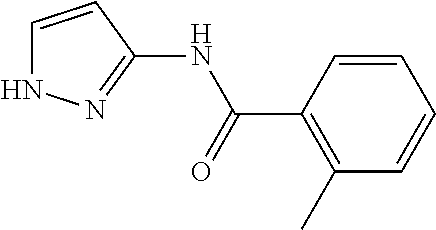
C1=CC(NC(C2=C(C)C=CC=C2)=O)=NN1
